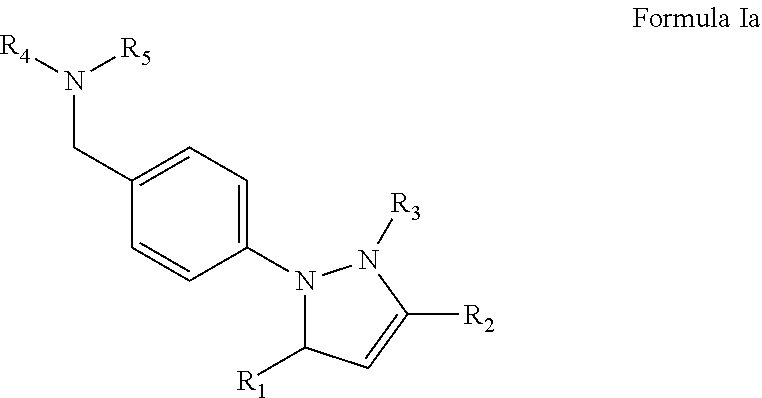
N1(C2=CC=C(CN([R4])[R5])C=C2)C([R1])C=C([R2])N1[R3]
